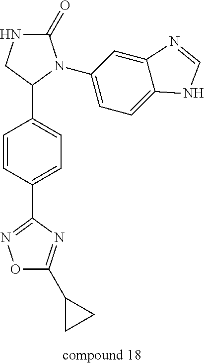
C1=CC(C2=NOC(C3CC3)=N2)=CC=C1C1N(C2=CC=C3C(=C2)N=CN3)C(=O)NC1
